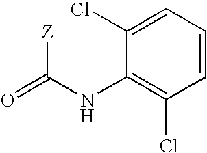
O=C([Z])NC1=C(Cl)C=CC=C1Cl
